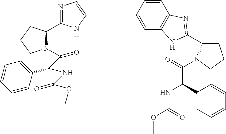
C12=C(C=C(C#CC3=CN=C(C4N(C(C(NC(OC)=O)C5=CC=CC=C5)=O)CCC4)N3)C=C1)NC(C1CCCN1C(=O)C(C1=CC=CC=C1)NC(OC)=O)=N2
